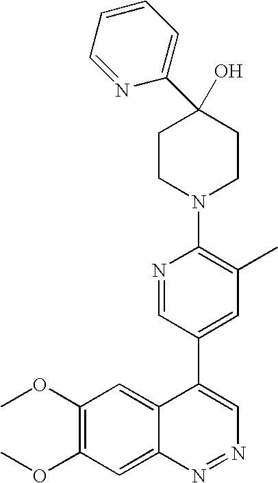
C1(C2(O)CCN(C3=C(C)C=C(C4=CN=NC5=CC(OC)=C(OC)C=C45)C=N3)CC2)=CC=CC=N1
